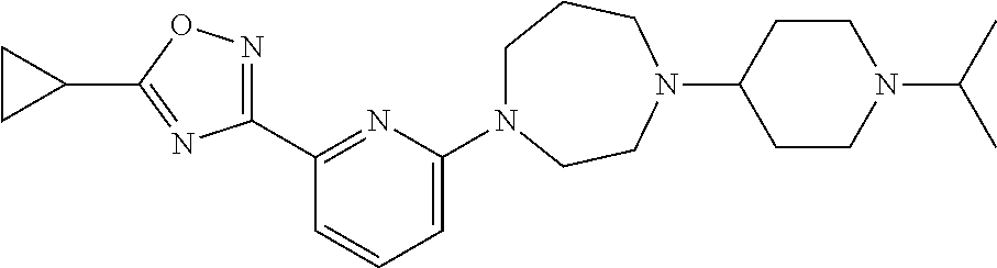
C1(C2=NC(N3CCCN(C4CCN(C(C)C)CC4)CC3)=CC=C2)=NOC(C2CC2)=N1
